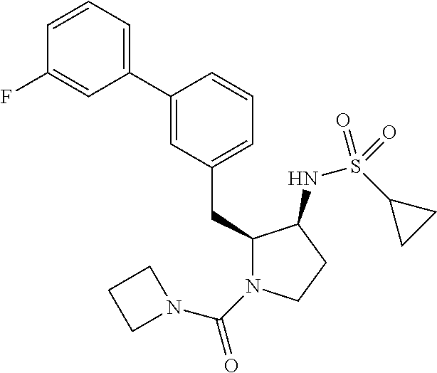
C1(C2=CC(CC3N(C(N4CCC4)=O)CCC3NS(C3CC3)(=O)=O)=CC=C2)=CC=CC(F)=C1
